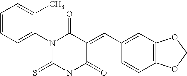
S=C1NC(=O)C(=CC2=CC3=C(C=C2)OCO3)C(=O)N1C1=CC=CC=C1C
